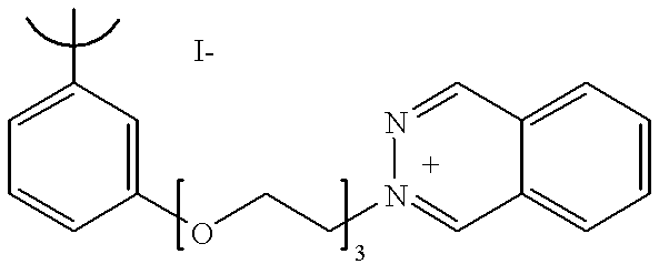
C1=C(C)C=C(OCCN2=CC3=CC=CC=C3C=N2)C=C1
